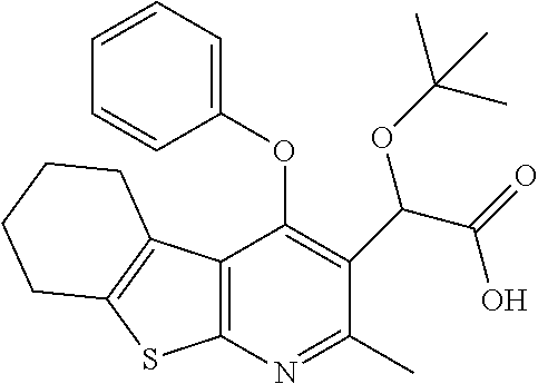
C12=C(N=C(C)C(C(C(=O)O)OC(C)(C)C)=C1OC1=CC=CC=C1)SC1=C2CCCC1
